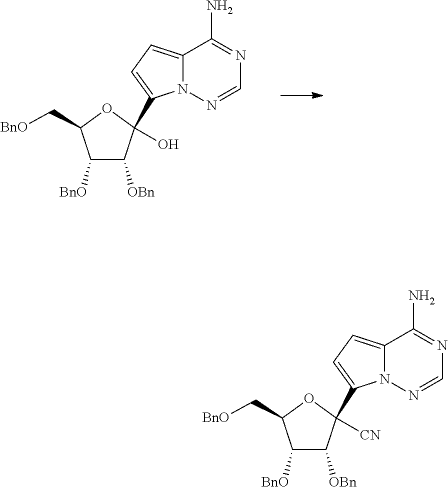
C12=CC=C(C3(O)C([OBn])C([BnO])C(C[BnO])O3)N1N=CN=C2N.C12=CC=C(C3([CN])C([OBn])C([BnO])C(C[BnO])O3)N1N=CN=C2N
